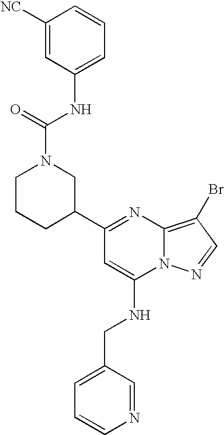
C1=CN=CC(CNC2=CC(C3CN(C(NC4=CC=CC([NC])=C4)=O)CCC3)=NC3=C(Br)C=NN23)=C1
